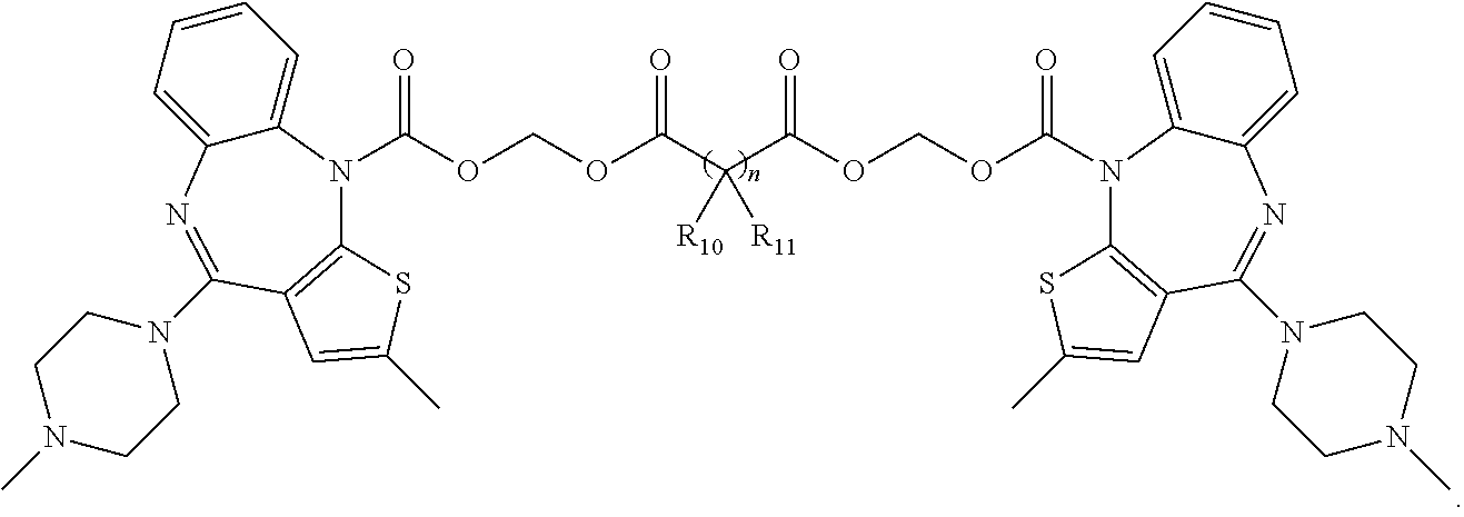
C(OCOC(C(C(OCOC(=O)N1C2=CC=CC=C2N=C(N2CCN(C)CC2)C2=C1SC(C)=C2)=O)([R10])[R11])=O)(=O)N1C2=CC=CC=C2N=C(N2CCN(C)CC2)C2=C1SC(C)=C2
